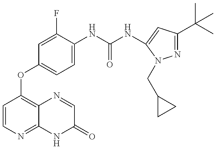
C1=CN=C2C(=C1OC1=CC=C(NC(=O)NC3=CC(C(C)(C)C)=NN3CC3CC3)C(F)=C1)N=CC(=O)N2
